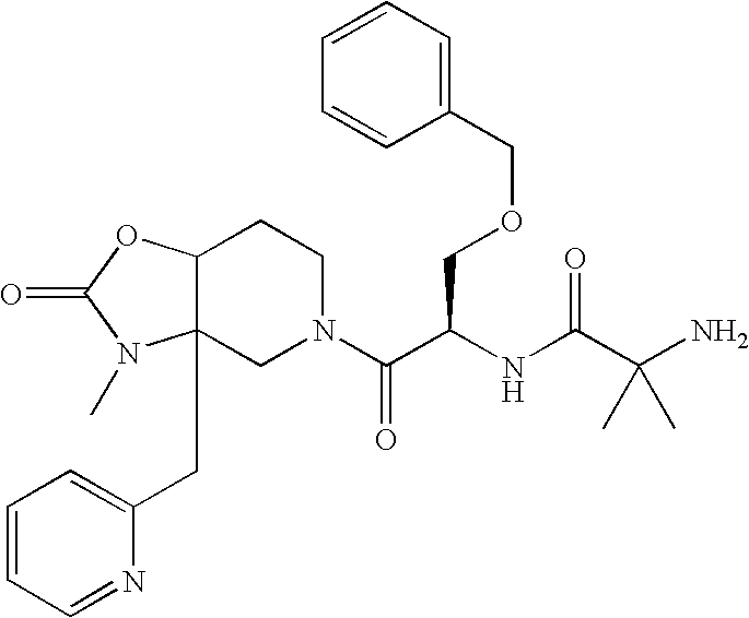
C1(COCC(C(N2CCC3C(CC4=CC=CC=N4)(C2)N(C)C(=O)O3)=O)NC(C(N)(C)C)=O)=CC=CC=C1
